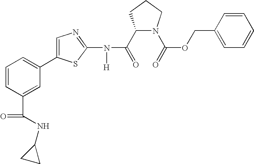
C1(C(=O)N(C2=NC=C(C3=CC=CC(C(NC4CC4)=O)=C3)S2)[H])N(C(=O)OCC2=CC=CC=C2)CCC1
